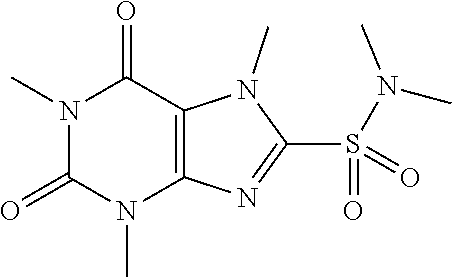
N1(C)C(=O)N(C)C2=C(C1=O)N(C)C(S(=O)(N(C)C)=O)=N2
